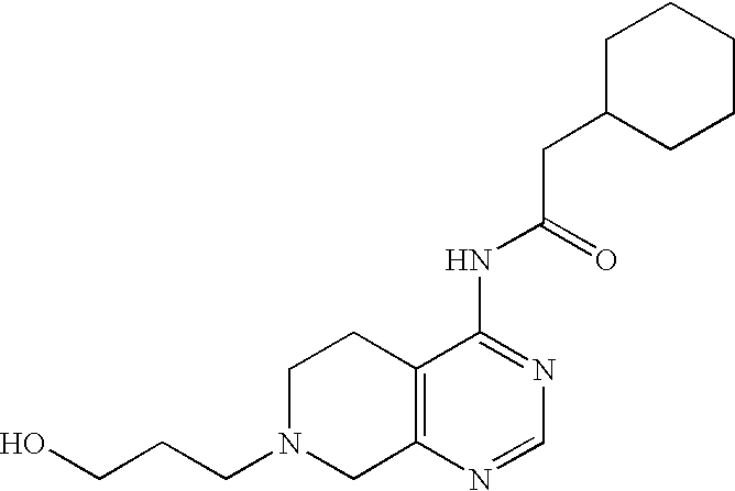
C1N(CCCO)CC2=C(C1)C(NC(CC1CCCCC1)=O)=NC=N2
